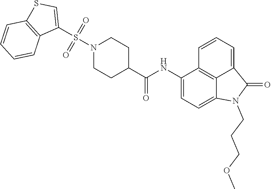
C1(NC(C2CCN(S(C3=CSC4=C3C=CC=C4)(=O)=O)CC2)=O)=CC=C2C3=C1C=CC=C3C(=O)N2CCCOC
